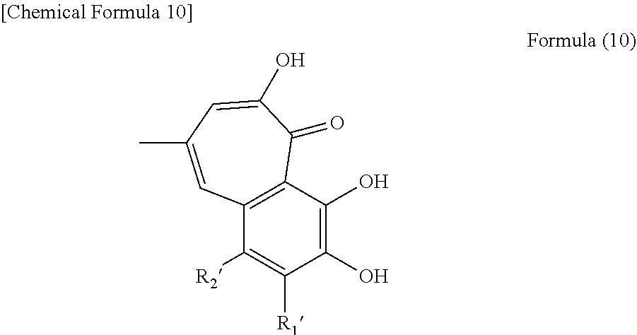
C12=C(C(O)=C(O)C([R1])=C1[R2])C(=O)C(O)=CC(C)=C2
